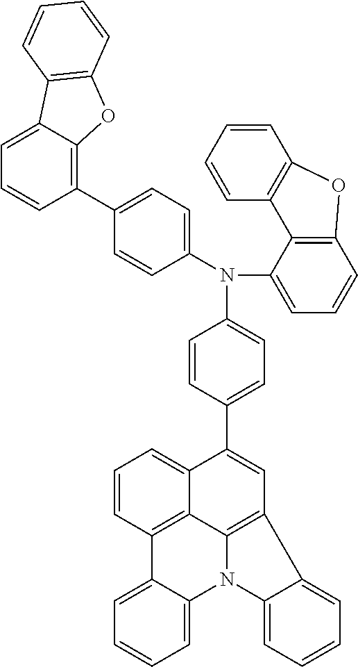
C1=C(N(C2=CC=CC3=C2C2=C(C=CC=C2)O3)C2=CC=C(C3=C4C(=CC=C3)C3=C(O4)C=CC=C3)C=C2)C=CC(C2=CC3=C4C5=C(C6=CC=CC=C6N4C4=CC=CC=C34)C=CC=C25)=C1
